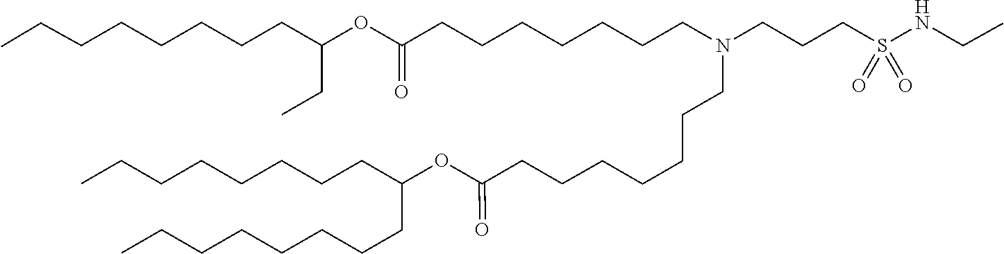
C(CCCCC(CCCCCCCC)OC(=O)CCCCCCCN(CCCS(=O)(=O)NCC)CCCCCCCC(OC(CC)CCCCCCCC)=O)CCC
